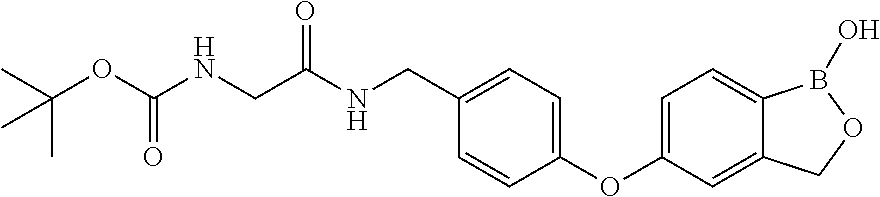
C(OC(NCC(NCC1=CC=C(OC2=CC=C3C(=C2)COB3O)C=C1)=O)=O)(C)(C)C
